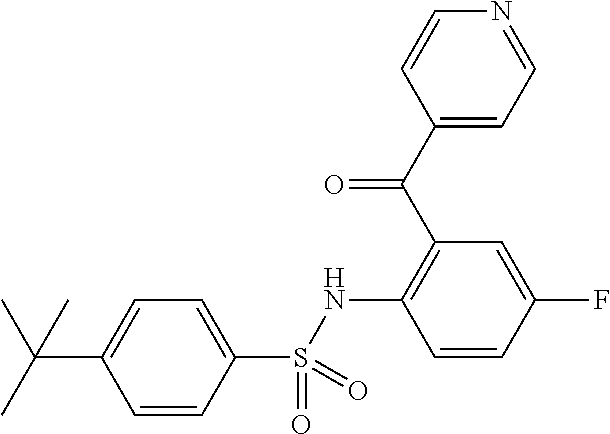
C1=CC(S(NC2=C(C(C3=CC=NC=C3)=O)C=C(F)C=C2)(=O)=O)=CC=C1C(C)(C)C
